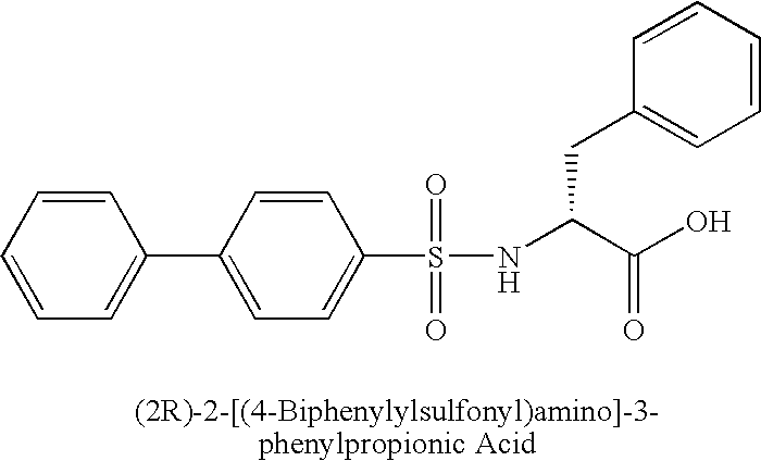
C1=CC=C(C2=CC=C(S(=O)(=O)NC(C(O)=O)CC3=CC=CC=C3)C=C2)C=C1
